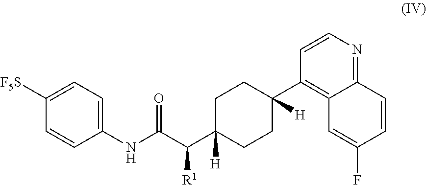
C1C(C(C(NC2=CC=C([F5S])C=C2)=O)[R1])([H])CCC(C2=C3C(=NC=C2)C=CC(F)=C3)([H])C1
